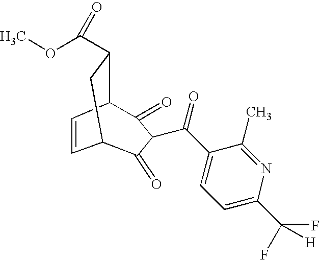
C1=CC2C(C(OC)=O)CC1C(=O)C(C(C1=CC=C(C(F)(F)[H])N=C1C)=O)C2=O
